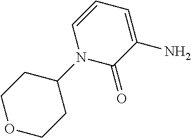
O1CCC(N2C(=O)C(N)=CC=C2)CC1
